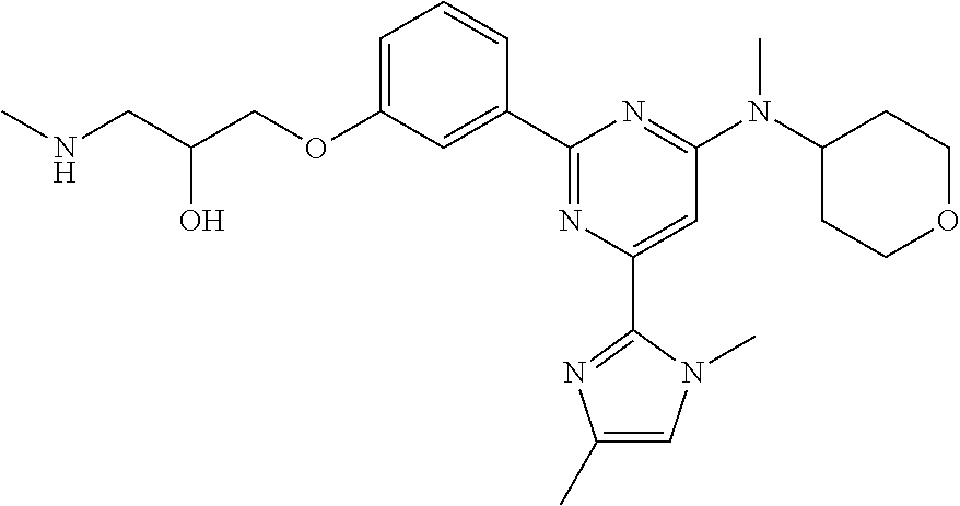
C1=C(OCC(CNC)O)C=C(C2=NC(C3=NC(C)=CN3C)=CC(N(C3CCOCC3)C)=N2)C=C1
